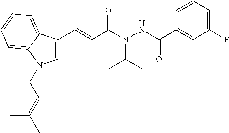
C1=CC=C(F)C=C1C(NN(C(C=CC1=CN(CC=C(C)C)C2=CC=CC=C12)=O)C(C)C)=O
